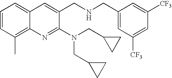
C1=CC(C)=C2C(=C1)C=C(CNCC1=CC([CF3])=CC([CF3])=C1)C(N(CC1CC1)CC1CC1)=N2
